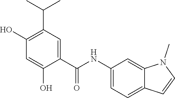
C1(C(NC2=CC=C3C(=C2)N(C)C=C3)=O)=CC(C(C)C)=C(O)C=C1O
